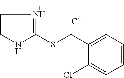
C1CN=C(SCC2=CC=CC=C2Cl)N1.Cl
